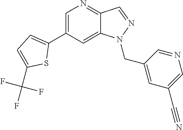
C1(C2=CC=C(C(F)(F)F)S2)=CN=C2C(=C1)N(CC1=CC(C#N)=CN=C1)N=C2
